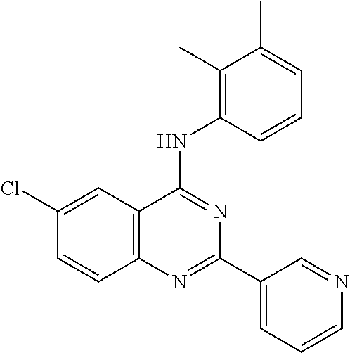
C12=C(C=C(Cl)C=C1)C(NC1=C(C)C(C)=CC=C1)=NC(C1=CC=CN=C1)=N2
